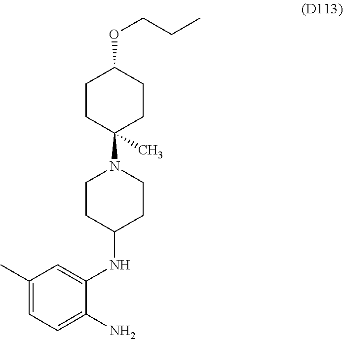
C1CC(N2CCC(NC3=CC(C)=CC=C3N)CC2)(C)CCC1OCCC
